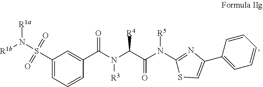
C1(S(=O)(=O)N([R1b])[R1a])=CC=CC(C(N(C(C(N(C2=NC(C3=CC=CC=C3)=CS2)[R5])=O)[R4])[R3])=O)=C1
